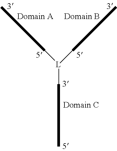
C([L](CC)CC)C
